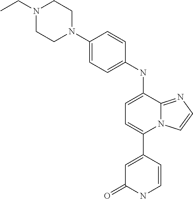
C1(C2=CC(=O)NC=C2)=CC=C(NC2=CC=C(N3CCN(CC)CC3)C=C2)C2=NC=CN12
